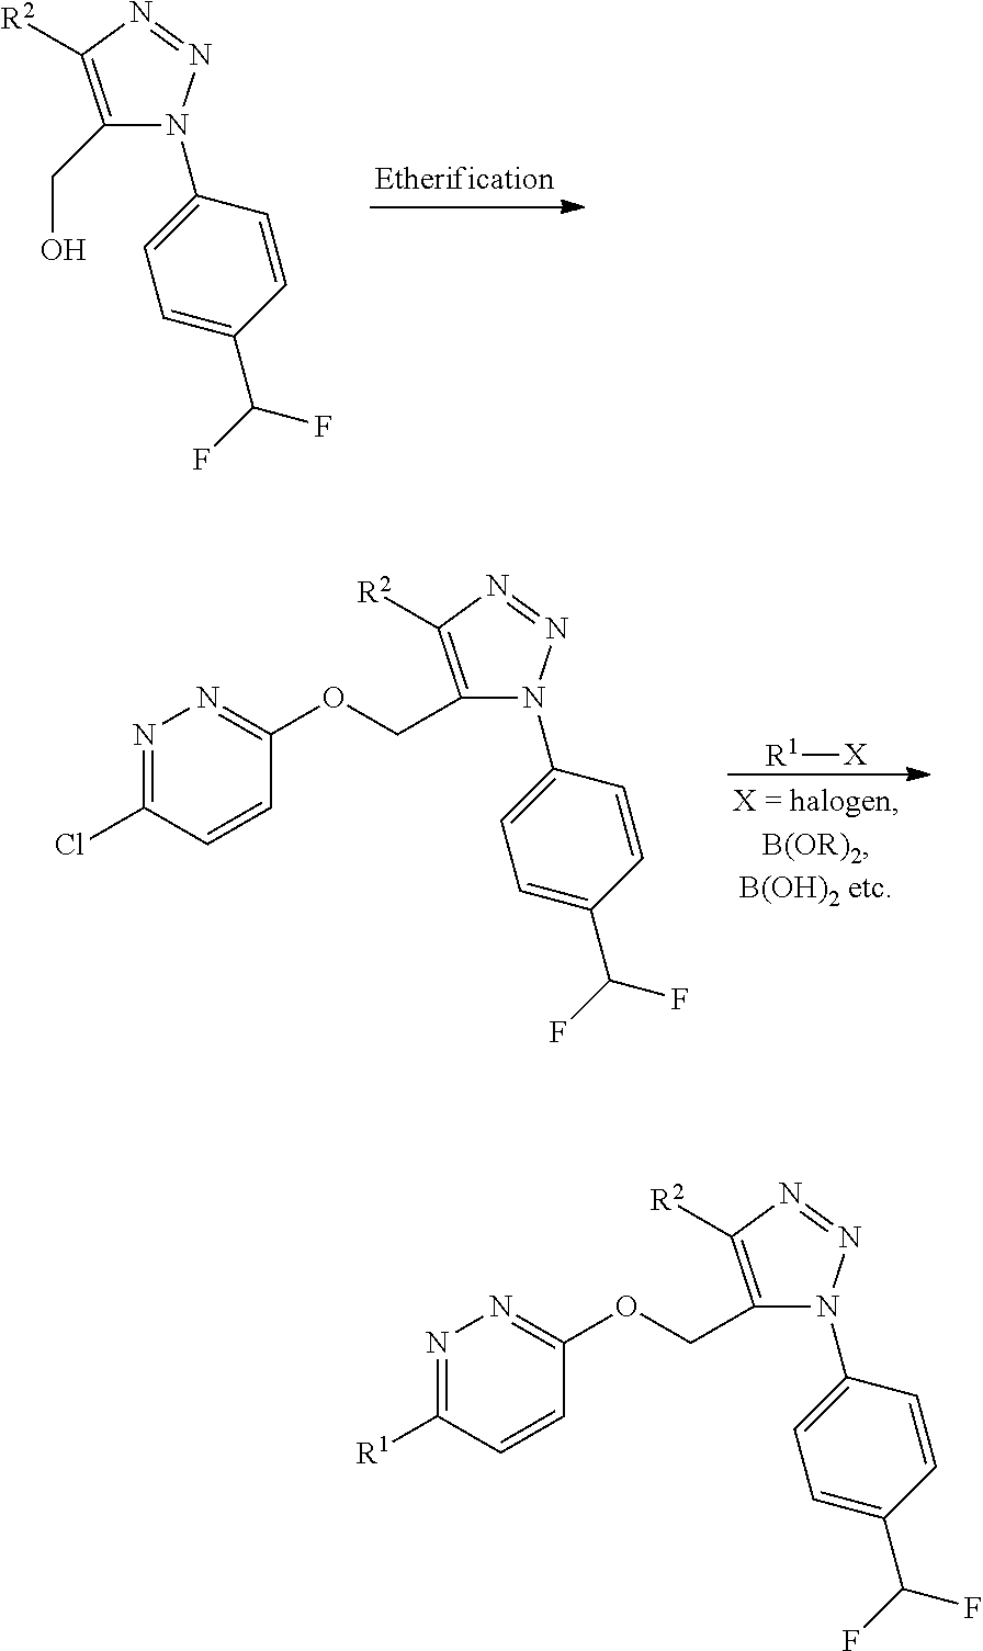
C1(CO)=C([R2])N=NN1C1=CC=C(C(F)F)C=C1.C1(COC2=NN=C(Cl)C=C2)=C([R2])N=NN1C1=CC=C(C(F)F)C=C1.[R1][X].C1(COC2=NN=C([R1])C=C2)=C([R2])N=NN1C1=CC=C(C(F)F)C=C1
